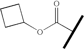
O(C1CCC1)C(C(C)C)=O
